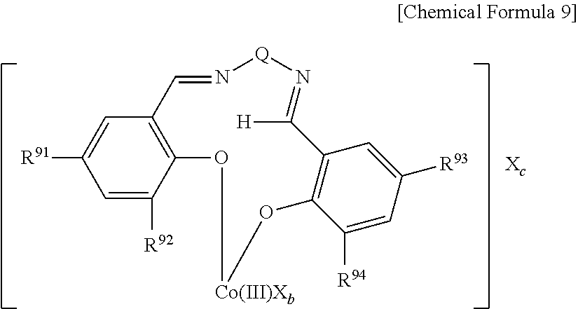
C12=C(C([R92])=CC([R91])=C1)O[Co(III)Xb]OC1=C(C=C([R93])C=C1[R94])C([H])=N[Q]N=C2.[Xc]
